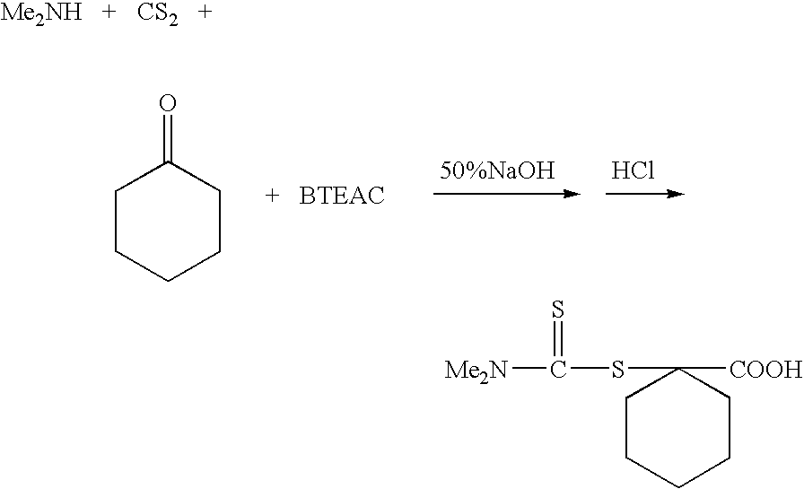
O=C1CCCCC1.Cl.[Me2N]C(SC1([COOH])CCCCC1)=S.[Me2NH   +   CS2   +]
